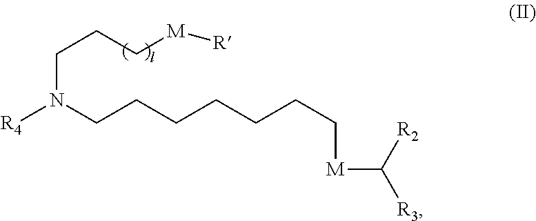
C(N(CCCCCCC[M]C([R3])[R2])[R4])CC[M][R]
